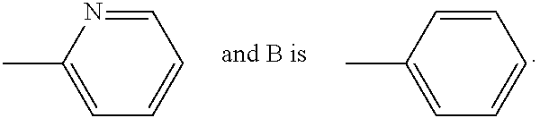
C1=CC(C)=CC=C1.C1=NC(C)=CC=C1
